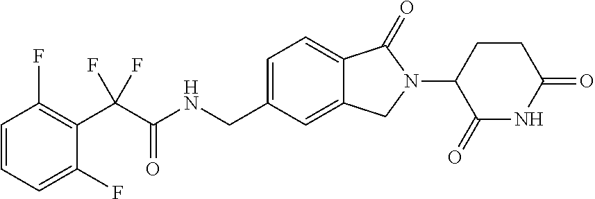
C1=CC=C(F)C(C(C(NCC2=CC=C3C(=C2)CN(C2C(=O)NC(=O)CC2)C3=O)=O)(F)F)=C1F
